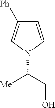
N1(C(CO)[Me])C=CC([Ph])=C1
